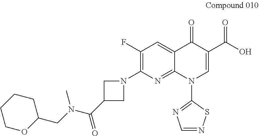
C1(F)=C(N2CC(C(N(CC3OCCCC3)C)=O)C2)N=C2C(=C1)C(=O)C(C(=O)O)=CN2C1=NC=NS1
